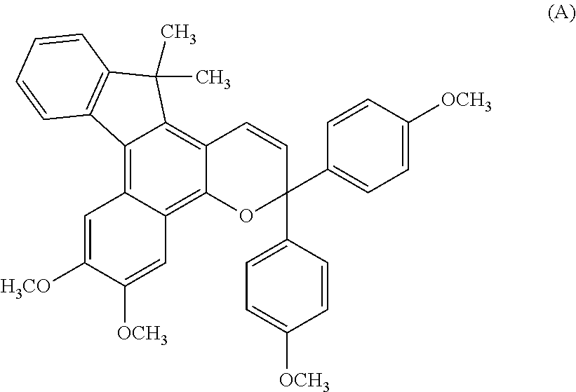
C12=C3C(=C4C(=C1C(C)(C)C1=C2C=CC=C1)C=CC(C1=CC=C([OCH3])C=C1)(C1=CC=C([OCH3])C=C1)O4)C=C([OCH3])C([H3CO])=C3
